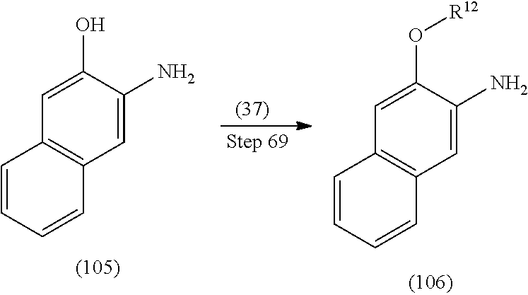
C12=C(C=C(N)C(O)=C1)C=CC=C2.C12=C(C=C(N)C(O[R12])=C1)C=CC=C2
